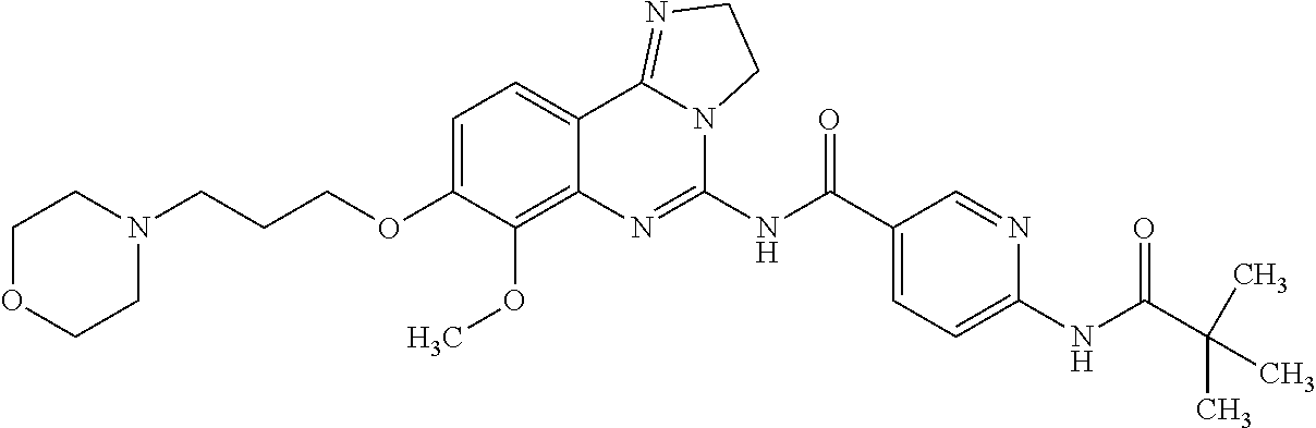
C1OCCN(CCCOC2=CC=C3C(=C2OC)N=C(NC(C2=CC=C(NC(C(C)(C)C)=O)N=C2)=O)N2C3=NCC2)C1
